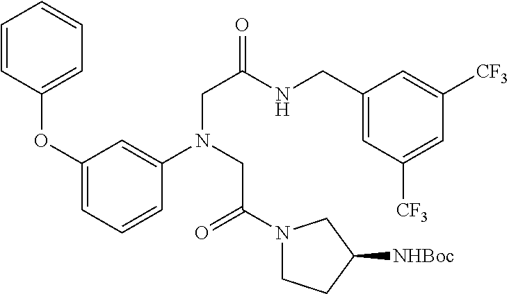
C1=CC(OC2=CC=CC(N(CC(N3CCC([NHBoc])C3)=O)CC(=O)NCC3=CC([CF3])=CC([CF3])=C3)=C2)=CC=C1
